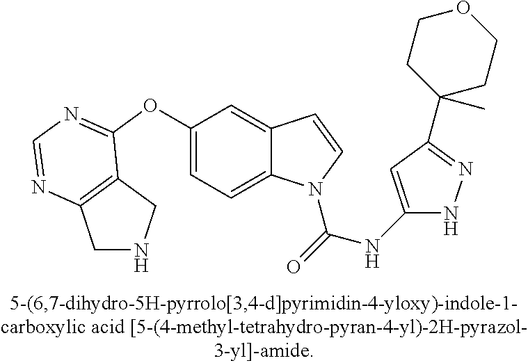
C1(OC2=NC=NC3=C2CNC3)=CC=C2C(=C1)C=CN2C(=O)NC1=CC(C2(C)CCOCC2)=NN1
